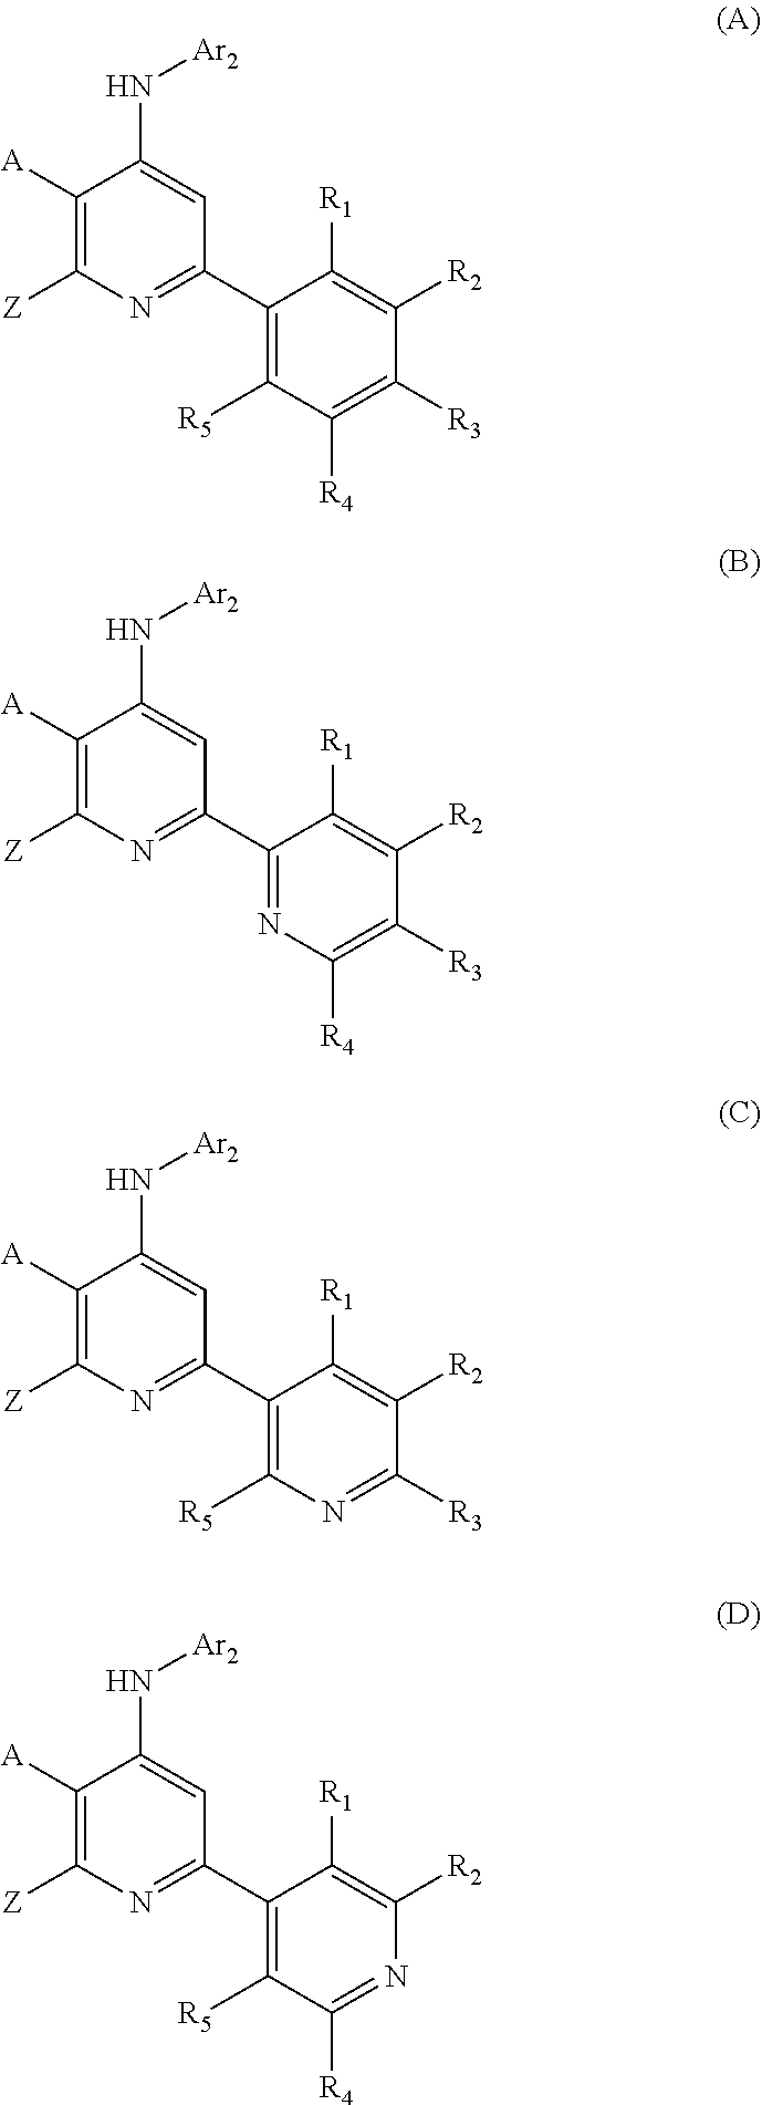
C1(C2=NC([Z])=C([A])C(N[Ar2])=C2)=C([R5])C([R4])=C([R3])C([R2])=C1[R1].C1(C2=NC([Z])=C([A])C(N[Ar2])=C2)=NC([R4])=C([R3])C([R2])=C1[R1].C1(C2=NC([Z])=C([A])C(N[Ar2])=C2)=C([R5])N=C([R3])C([R2])=C1[R1].C1(C2=NC([Z])=C([A])C(N[Ar2])=C2)=C([R5])C([R4])=NC([R2])=C1[R1]
